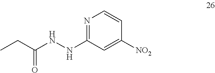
N1=C(NNC(CC)=O)C=C([NO2])C=C1
